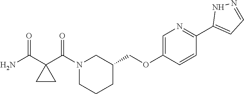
N1(C(C2(C(N)=O)CC2)=O)CCCC(COC2=CN=C(C3=CC=NN3)C=C2)C1
